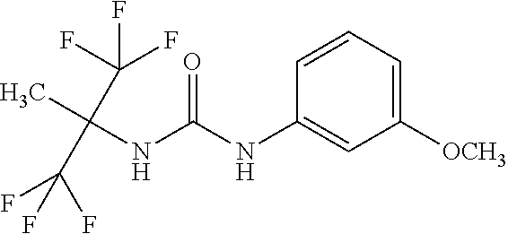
O=C(NC1=CC([OCH3])=CC=C1)NC(C)(C(F)(F)F)C(F)(F)F
